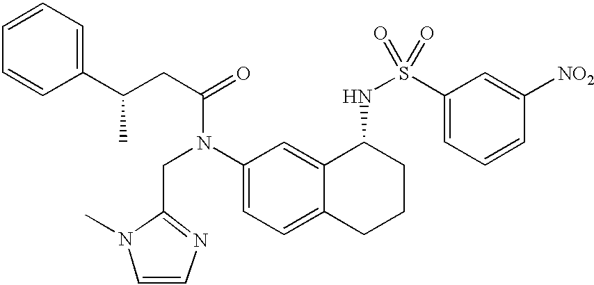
C1(C(CC(=O)N(C2=CC=C3C(=C2)C(NS(=O)(=O)C2=CC=CC([NO2])=C2)CCC3)CC2=NC=CN2C)C)=CC=CC=C1
